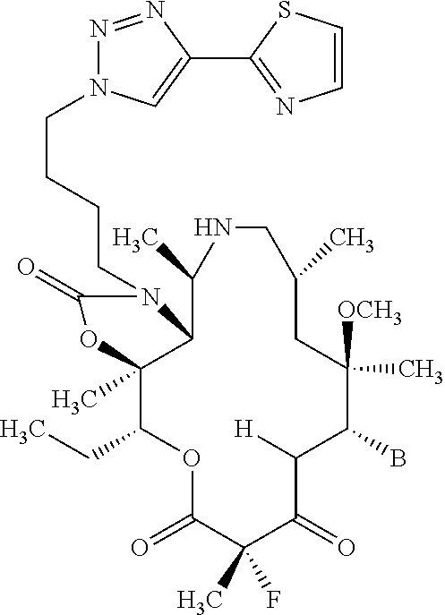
O1C(=O)C(C)(F)C(=O)C([H])C(B)C([OCH3])(C)CC(C)CNC(C)C2C(C)(C1CC)OC(=O)N2CCCCN1N=NC(C2=NC=CS2)=C1
